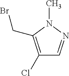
C1(Cl)=C(CBr)N(C)N=C1
